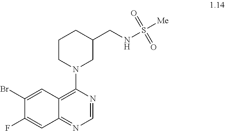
C12=C(N3CC(CNS([Me])(=O)=O)CCC3)N=CN=C1C=C(F)C(Br)=C2
